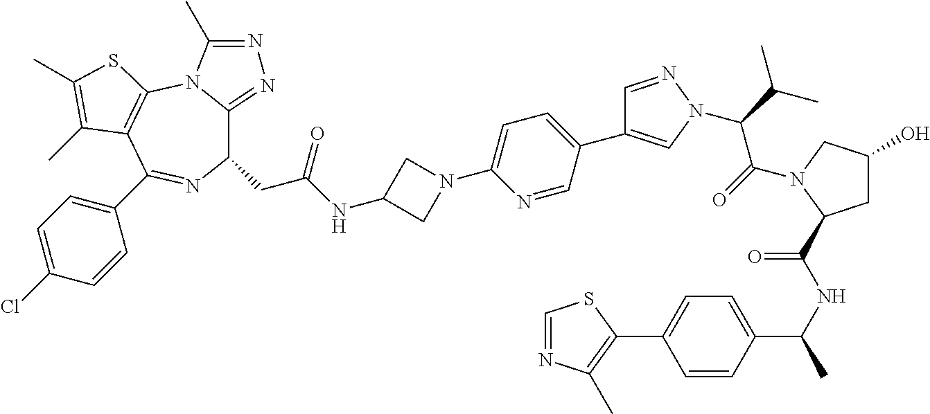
C1(CC(NC2CN(C3=CC=C(C4=CN(C(C(C)C)C(=O)N5CC(O)CC5C(NC(C5=CC=C(C6=C(C)N=CS6)C=C5)C)=O)N=C4)C=N3)C2)=O)C2=NN=C(C)N2C2=C(C(C3=CC=C(Cl)C=C3)=N1)C(C)=C(C)S2
